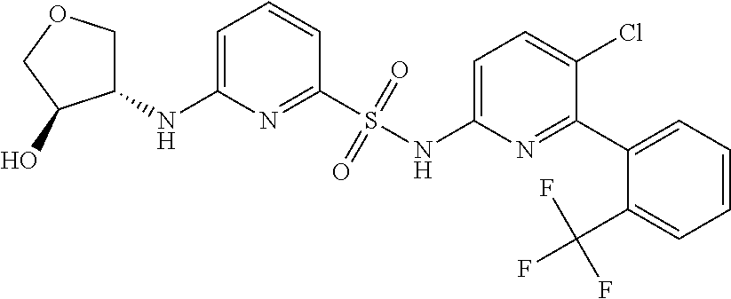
C1=C(NC2COCC2O)N=C(S(NC2=CC=C(Cl)C(C3=CC=CC=C3C(F)(F)F)=N2)(=O)=O)C=C1
